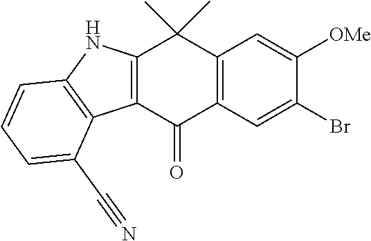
C12=C(C=C(Br)C([OMe])=C1)C(=O)C1=C(C2(C)C)NC2=C1C(C#N)=CC=C2
